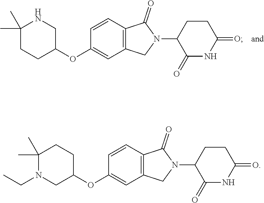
C1(C)(C)CCC(OC2=CC3=C(C=C2)C(=O)N(C2C(=O)NC(=O)CC2)C3)CN1.C1(C)(C)N(CC)CC(OC2=CC3=C(C=C2)C(=O)N(C2C(=O)NC(=O)CC2)C3)CC1
